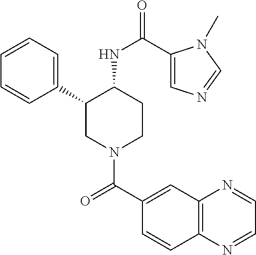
C1=CC=C(C2CN(C(C3=CC4=C(C=C3)N=CC=N4)=O)CCC2NC(=O)C2=CN=CN2C)C=C1
